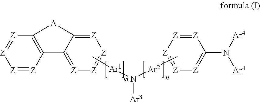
[Z]1=C2C(=[Z][Z]=[Z]1)C1=C([Z]=[Z][Z]=[Z]1)[A]2.[Z]1=[Z][Z]=[Z][Z]=C1N([Ar4])[Ar4].[Ar3]N([Ar1]C)[Ar2]C
